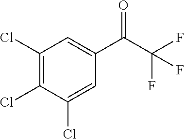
C1(Cl)=C(Cl)C(Cl)=CC(C(=O)C(F)(F)F)=C1
